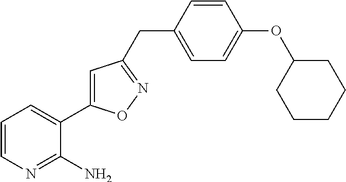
C1=CN=C(N)C(C2=CC(CC3=CC=C(OC4CCCCC4)C=C3)=NO2)=C1
